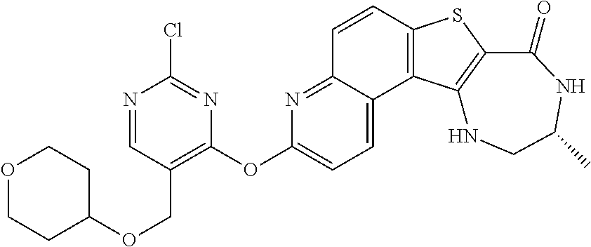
C1=CC2=C(C3=CC=C(OC4=C(COC5CCOCC5)C=NC(Cl)=N4)N=C13)C1=C(S2)C(=O)NC(C)CN1
